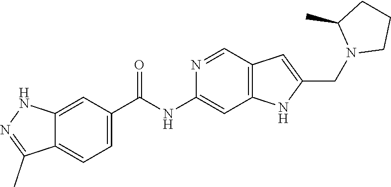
C1=C2C(=CC=C1C(=O)NC1=CC3=C(C=C(CN4CCCC4C)N3)C=N1)C(C)=NN2
